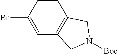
C1=CC(Br)=CC2=C1CN([Boc])C2
